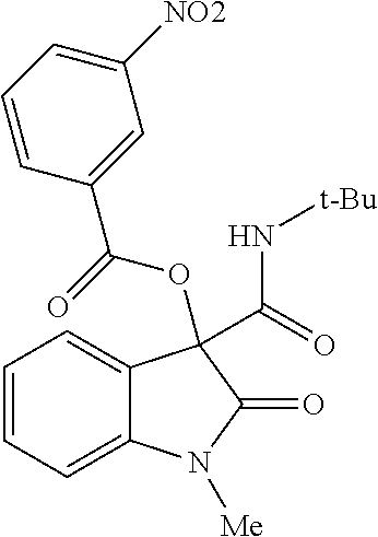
C1=CC=C2C(=C1)C(C(=O)N[t-Bu])(OC(C1=CC([NO2])=CC=C1)=O)C(=O)N2[Me]
